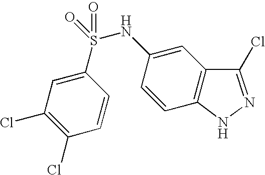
C1(S(NC2=CC3=C(C=C2)NN=C3Cl)(=O)=O)=CC(Cl)=C(Cl)C=C1
